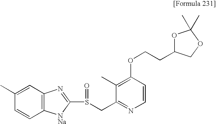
C1(C)=C(OCCC2OC(C)(C)OC2)C=CN=C1CS(C1=NC2=C(C=CC(C)=C2)[NNa]1)=O
